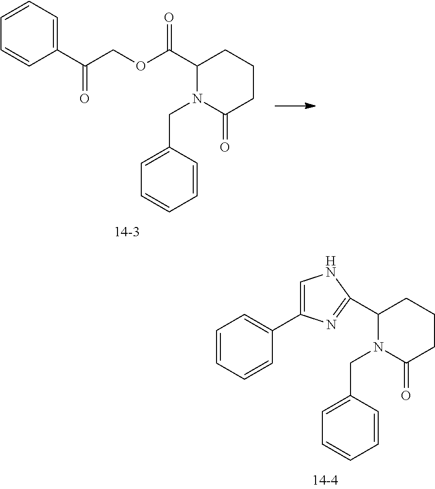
C1(C2=NC(C3=CC=CC=C3)=CN2)N(CC2=CC=CC=C2)C(=O)CCC1.C1=CC=C(C(COC(C2N(CC3=CC=CC=C3)C(=O)CCC2)=O)=O)C=C1
